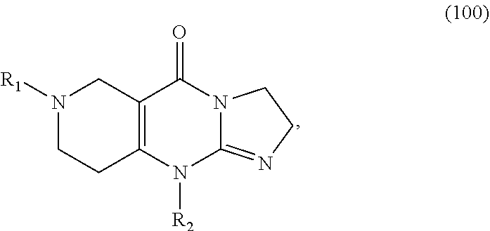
N1([R1])CCC2=C(C1)C(=O)N1C(=NCC1)N2[R2]
